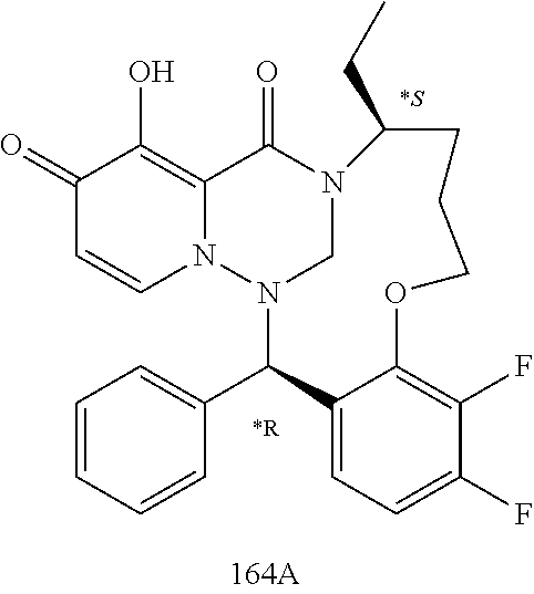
C1(=O)C=CN2C(=C1O)C(=O)N1CN2C(C2=CC=CC=C2)C2=CC=C(F)C(F)=C2OCCCC1CC.[*R].[*S]
